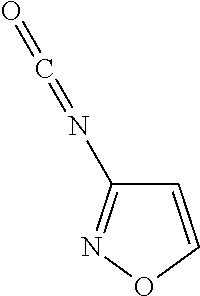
C1=CON=C1N=C=O
